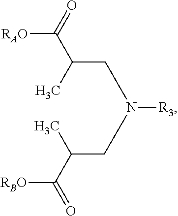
C(CN(CC(C)C([RBO])=O)[R3])(C)C([RAO])=O
